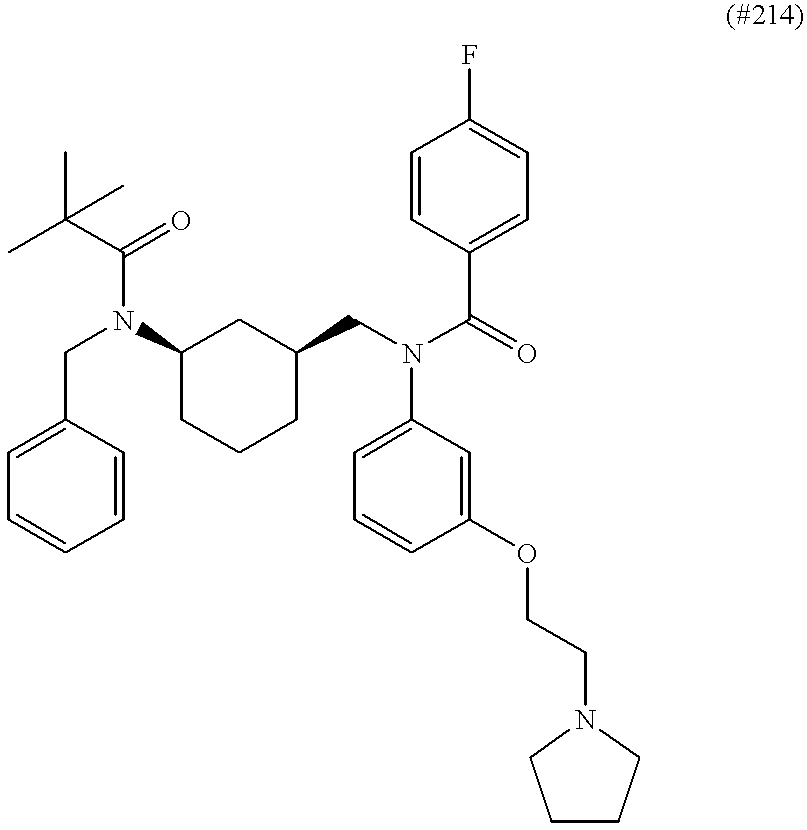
C1=CC=CC(CN(C(C(C)(C)C)=O)C2CCCC(CN(C(=O)C3=CC=C(F)C=C3)C3=CC=CC(OCCN4CCCC4)=C3)C2)=C1
